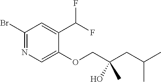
BrC1=NC=C(OCC(CC(C)C)(C)O)C(C(F)F)=C1
